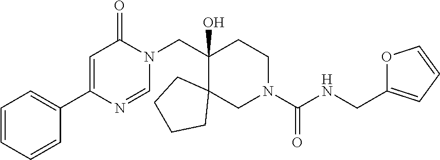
C1=CC=CC(C2=CC(=O)N(CC3(O)C4(CN(C(NCC5=CC=CO5)=O)CC3)CCCC4)C=N2)=C1
